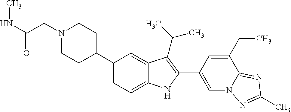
C1(C2CCN(CC(=O)NC)CC2)=CC=C2C(=C1)C(C(C)C)=C(C1=CN3C(=NC(C)=N3)C(CC)=C1)N2
